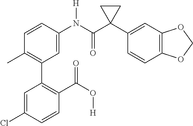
C1=C(N(C(C2(C3=CC4=C(C=C3)OCO4)CC2)=O)[H])C=CC(C)=C1C1=C(C(O[H])=O)C=CC(Cl)=C1
